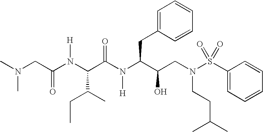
CN(CC(N(C(C(N(C(C(CN(S(=O)(=O)C1=CC=CC=C1)CCC(C)C)O)CC1=CC=CC=C1)[H])=O)C(C)CC)[H])=O)C
